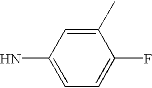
C1(N)=CC=C(F)C(C)=C1
